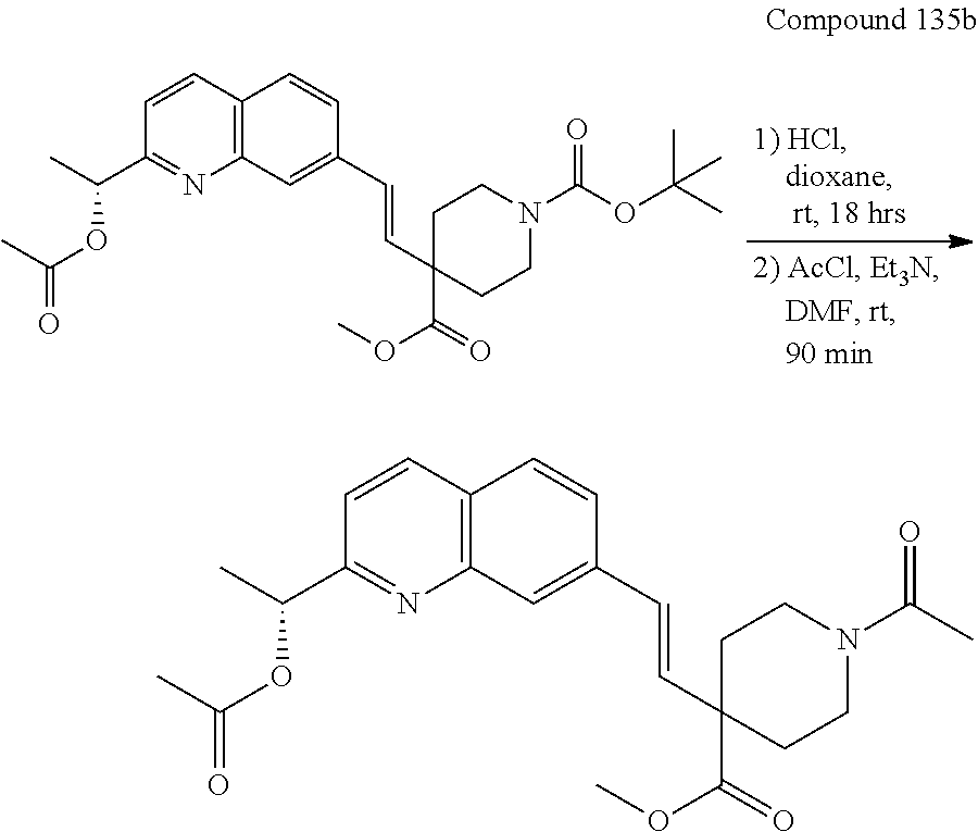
O(C(=O)C1(C=CC2=CC3=C(C=C2)C=CC(C(C)OC(=O)C)=N3)CCN(C(C)=O)CC1)C.O(C(=O)C1(C=CC2=CC3=C(C=C2)C=CC(C(C)OC(=O)C)=N3)CCN(C(OC(C)(C)C)=O)CC1)C
